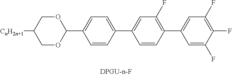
C1([CnH2n+1])COC(C2=CC=C(C3=CC(F)=C(C4=CC(F)=C(F)C(F)=C4)C=C3)C=C2)OC1
